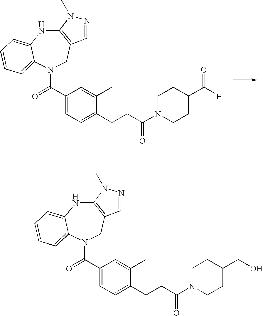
C12=C(CN(C(C3=CC=C(CCC(N4CCC(C([H])=O)CC4)=O)C(C)=C3)=O)C3=CC=CC=C3N1)C=NN2C.C12=C(CN(C(C3=CC=C(CCC(N4CCC(CO)CC4)=O)C(C)=C3)=O)C3=CC=CC=C3N1)C=NN2C
